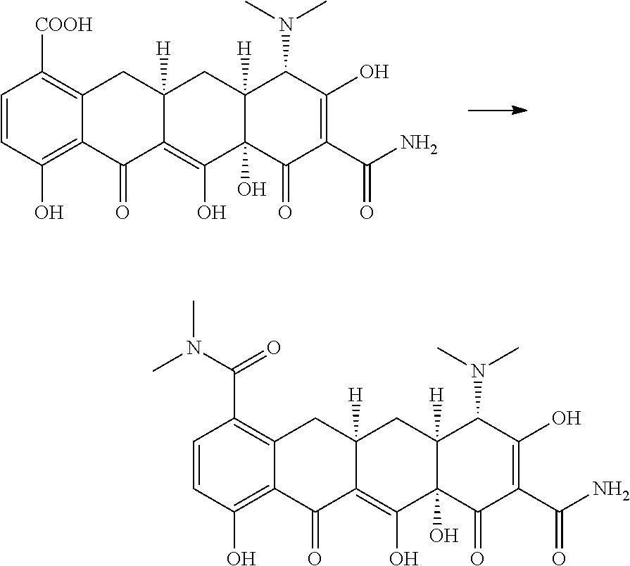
C1=CC(O)=C2C(=C1[COOH])CC1([H])C(=C(O)C3(O)C([H])(C1)C(N(C)C)C(O)=C(C(N)=O)C3=O)C2=O.C1=CC(O)=C2C(=C1C(=O)N(C)C)CC1([H])C(=C(O)C3(O)C([H])(C1)C(N(C)C)C(O)=C(C(N)=O)C3=O)C2=O
